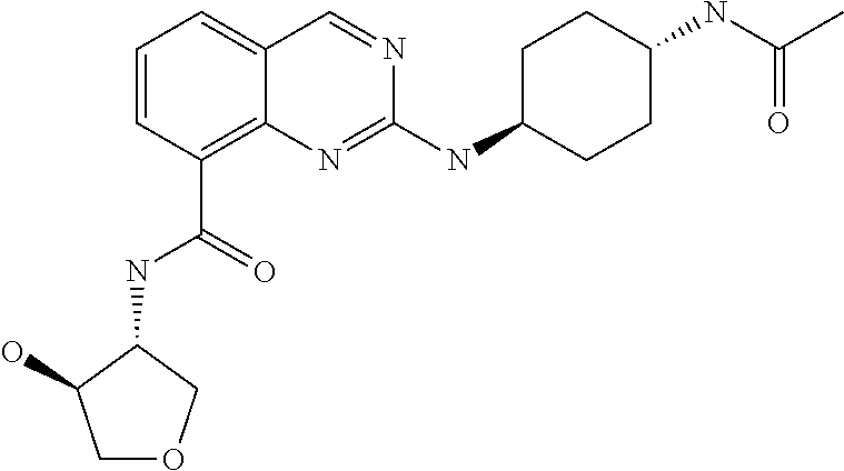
C1=CC=C2C(=C1C(=O)NC1C(O)COC1)N=C(NC1CCC(NC(C)=O)CC1)N=C2
